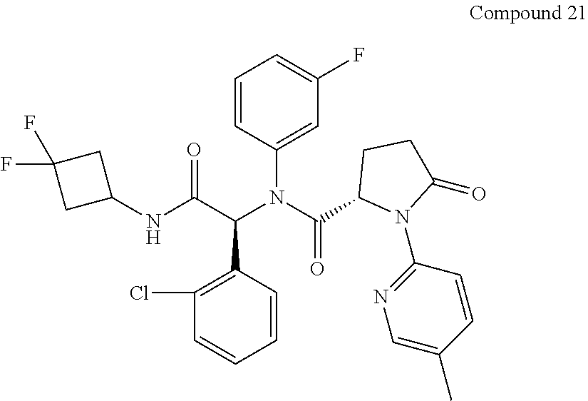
C1(F)=CC=CC(N(C(C2N(C3=NC=C(C)C=C3)C(=O)CC2)=O)C(C(NC2CC(F)(F)C2)=O)C2=C(Cl)C=CC=C2)=C1
